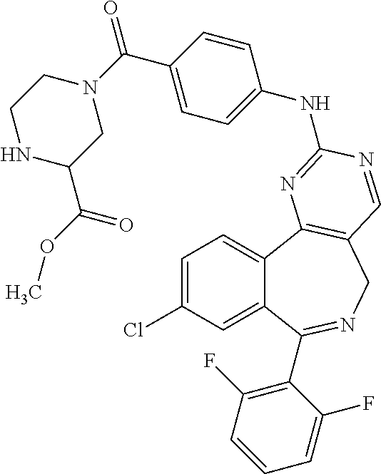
C1=C(Cl)C=C2C(=C1)C1=C(CN=C2C2=C(F)C=CC=C2F)C=NC(NC2=CC=C(C(=O)N3CCNC(C(=O)OC)C3)C=C2)=N1
